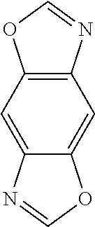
C12=C(N=CO1)C=C1C(=C2)N=CO1
